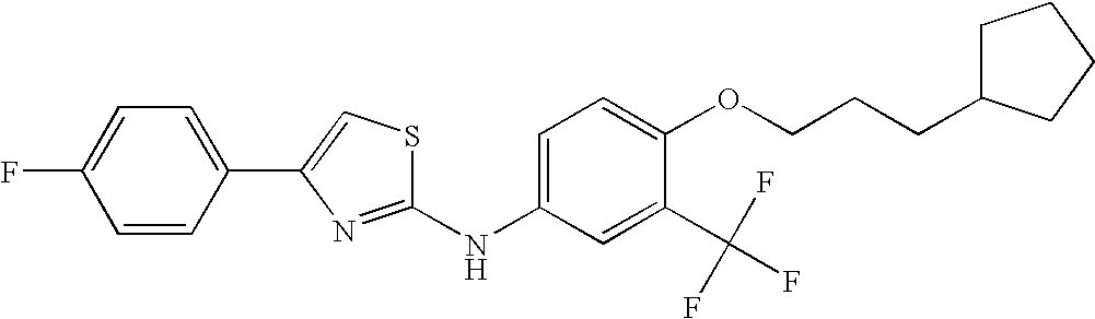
C1(C(F)(F)F)=CC(NC2=NC(C3=CC=C(F)C=C3)=CS2)=CC=C1OCCCC1CCCC1
